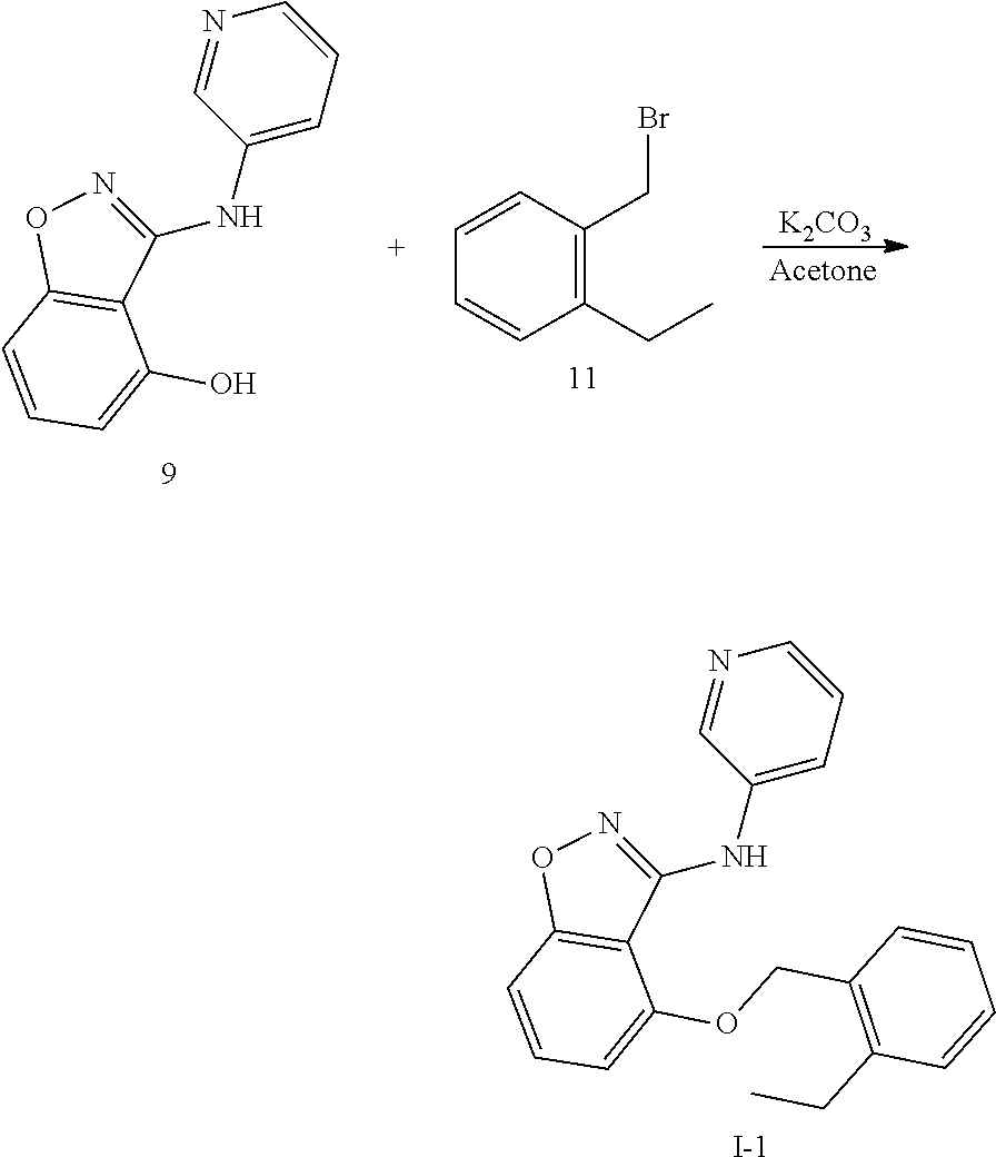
C1(NC2=CC=CN=C2)=NOC2=C1C(OCC1=C(CC)C=CC=C1)=CC=C2.[I-].C1(NC2=CC=CN=C2)=NOC2=C1C(O)=CC=C2.[K2CO3].C1=CC=CC(CC)=C1CBr
